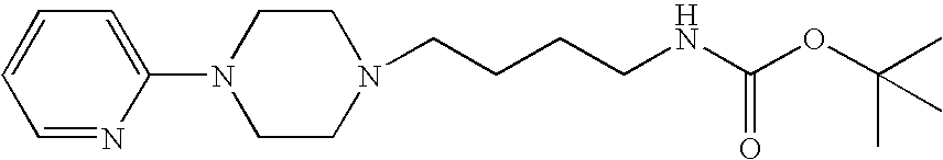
C(CCCNC(OC(C)(C)C)=O)N1CCN(C2=CC=CC=N2)CC1
